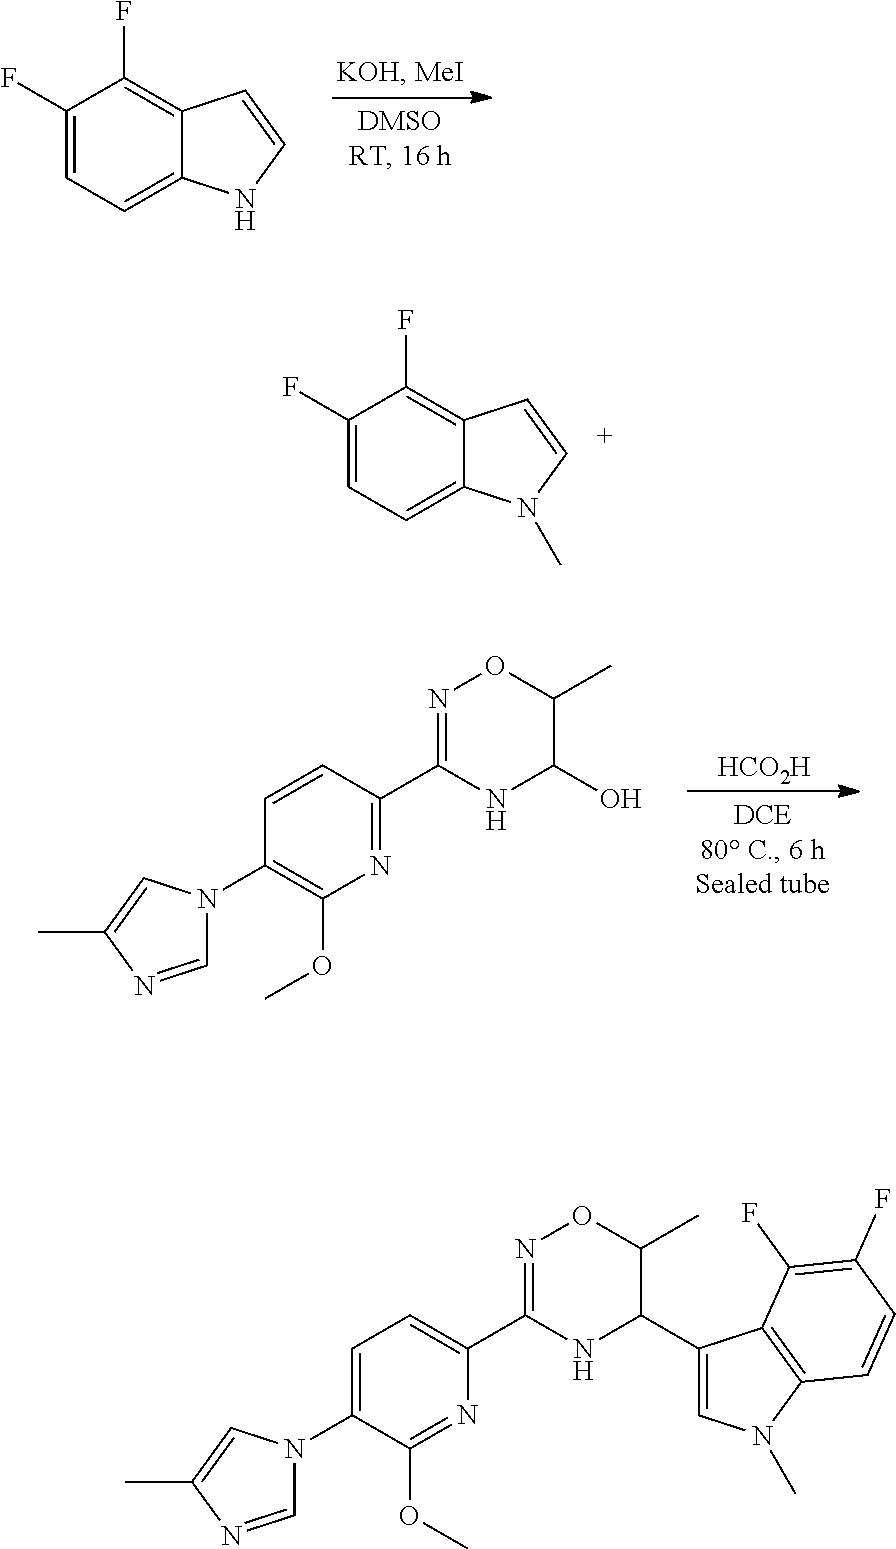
[HCO2H].N1=C(C2=NOC(C)C(O)N2)C=CC(N2C=NC(C)=C2)=C1OC.C1(F)=CC=C2C(=C1F)C=CN2.C1(F)=CC=C2C(=C1F)C=CN2C.N1=C(OC)C(N2C=NC(C)=C2)=CC=C1C1=NOC(C)C(C2=CN(C)C3=C2C(F)=C(F)C=C3)N1
